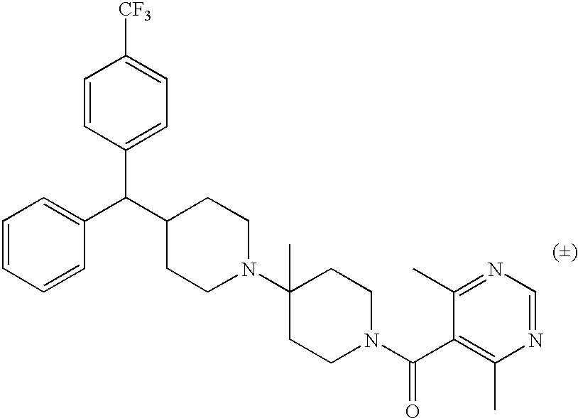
C1=CC=CC(C(C2CCN(C3(C)CCN(C(C4=C(C)N=CN=C4C)=O)CC3)CC2)C2=CC=C([CF3])C=C2)=C1
